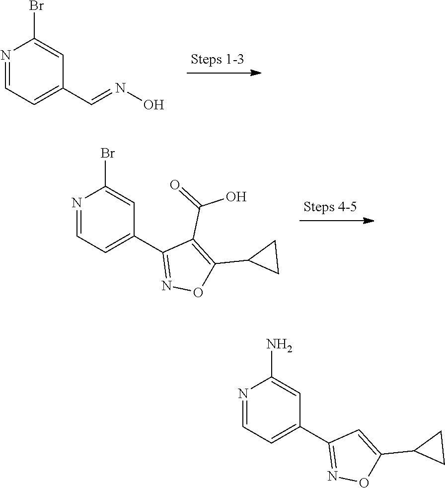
N1=CC=C(C2=NOC(C3CC3)=C2)C=C1N.N1=CC=C(C=NO)C=C1Br.N1=CC=C(C2=NOC(C3CC3)=C2C(=O)O)C=C1Br
